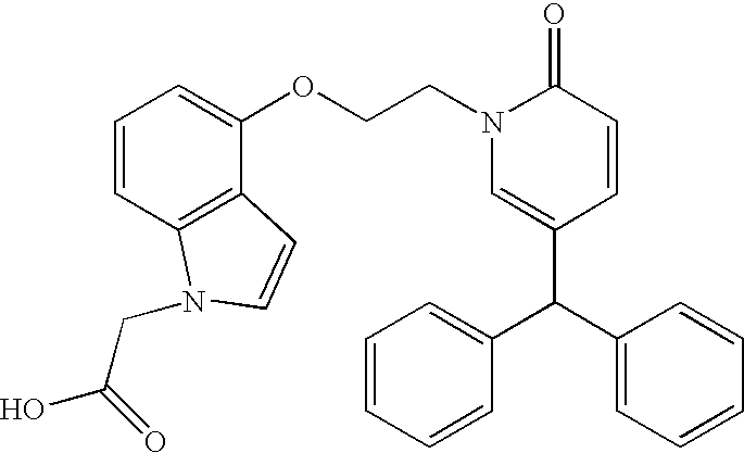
O(CCN1C=C(C(C2=CC=CC=C2)C2=CC=CC=C2)C=CC1=O)C1=CC=CC2=C1C=CN2CC(O)=O
